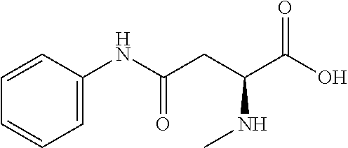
C1(NC(=O)CC(C(O)=O)NC)=CC=CC=C1
